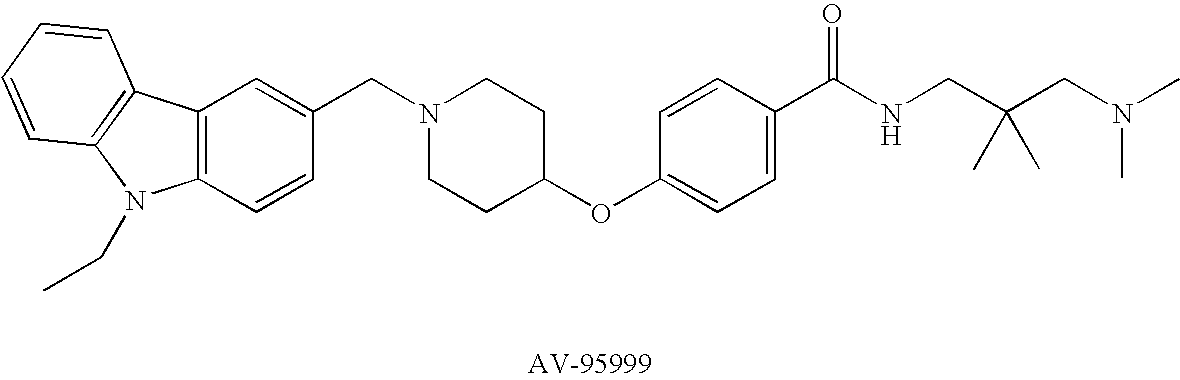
C12=C(C=CC(CN3CCC(OC4=CC=C(C(NCC(CN(C)C)(C)C)=O)C=C4)CC3)=C1)N(CC)C1=C2C=CC=C1
